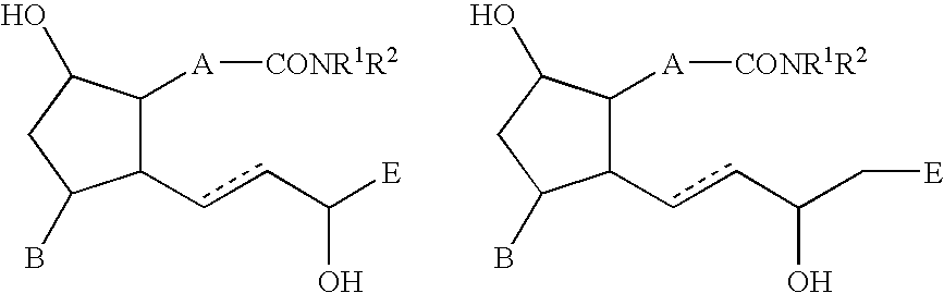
C1(ccC([E])O)C([A][CONR1R2])C(O)CC1B.C1(ccC(C[E])O)C([A][CONR1R2])C(O)CC1B
